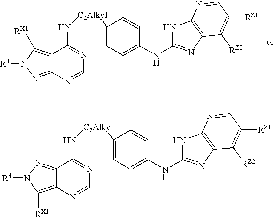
C12=C([RX1])N([R4])N=C1C(N[C2Alkyl]C1=CC=C(NC3=NC4=C(N3)N=CC([RZ1])=C4[RZ2])C=C1)=NC=N2.C12=NN([R4])C([RX1])=C1C(N[C2Alkyl]C1=CC=C(NC3=NC4=C(N3)N=CC([RZ1])=C4[RZ2])C=C1)=NC=N2
